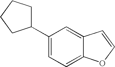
C1(C2CCCC2)=CC=C2C(=C1)C=CO2
